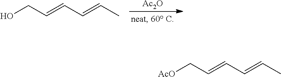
[Ac2O].OCC=CC=CC.[AcO]CC=CC=CC
